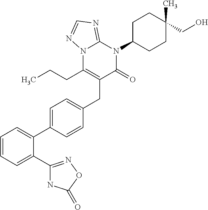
C1=CC=C(C2=NOC(=O)N2)C(C2=CC=C(CC3=C(CCC)N4C(=NC=N4)N(C4CCC(C)(CO)CC4)C3=O)C=C2)=C1
